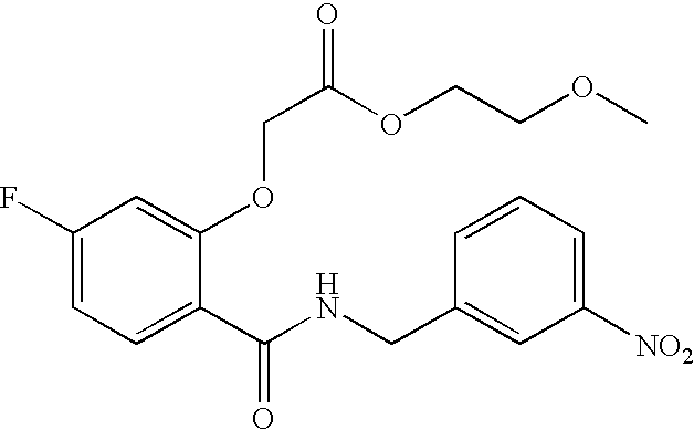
C1(F)=CC=C(C(NCC2=CC([NO2])=CC=C2)=O)C(OCC(OCCOC)=O)=C1
